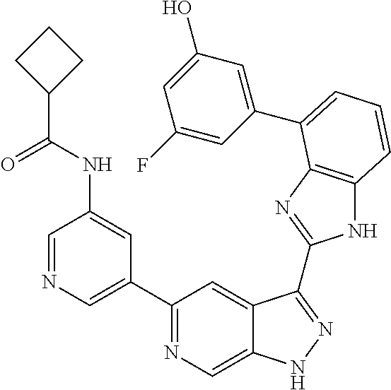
C1(C2=NC=C3C(=C2)C(C2=NC4=C(N2)C=CC=C4C2=CC(O)=CC(F)=C2)=NN3)=CN=CC(NC(=O)C2CCC2)=C1
